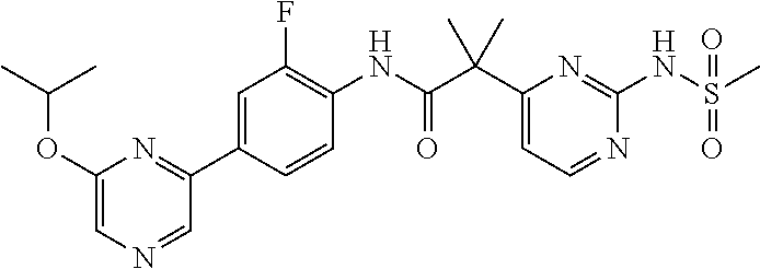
C1(C(C(NC2=C(F)C=C(C3=NC(OC(C)C)=CN=C3)C=C2)=O)(C)C)=CC=NC(NS(C)(=O)=O)=N1
